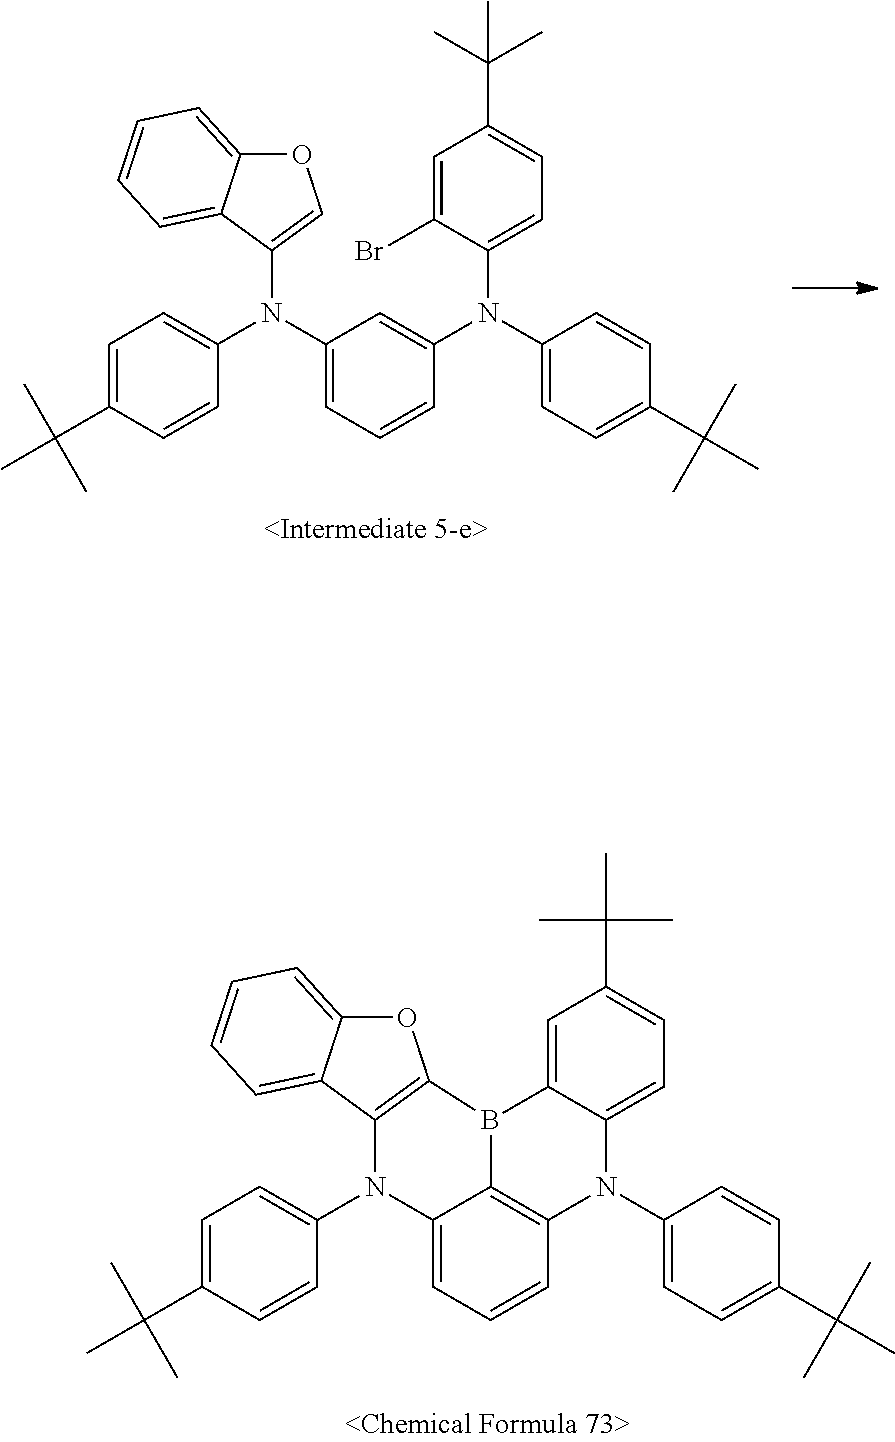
C1(N2C3=C4C(=CC=C3)N(C3=CC=C(C(C)(C)C)C=C3)C3=C(OC5=CC=CC=C53)B4C3=CC(C(C)(C)C)=CC=C23)=CC=C(C(C)(C)C)C=C1.C1(N(C2=CC(N(C3=CC=C(C(C)(C)C)C=C3)C3=COC4=CC=CC=C43)=CC=C2)C2=CC=C(C(C)(C)C)C=C2Br)=CC=C(C(C)(C)C)C=C1
